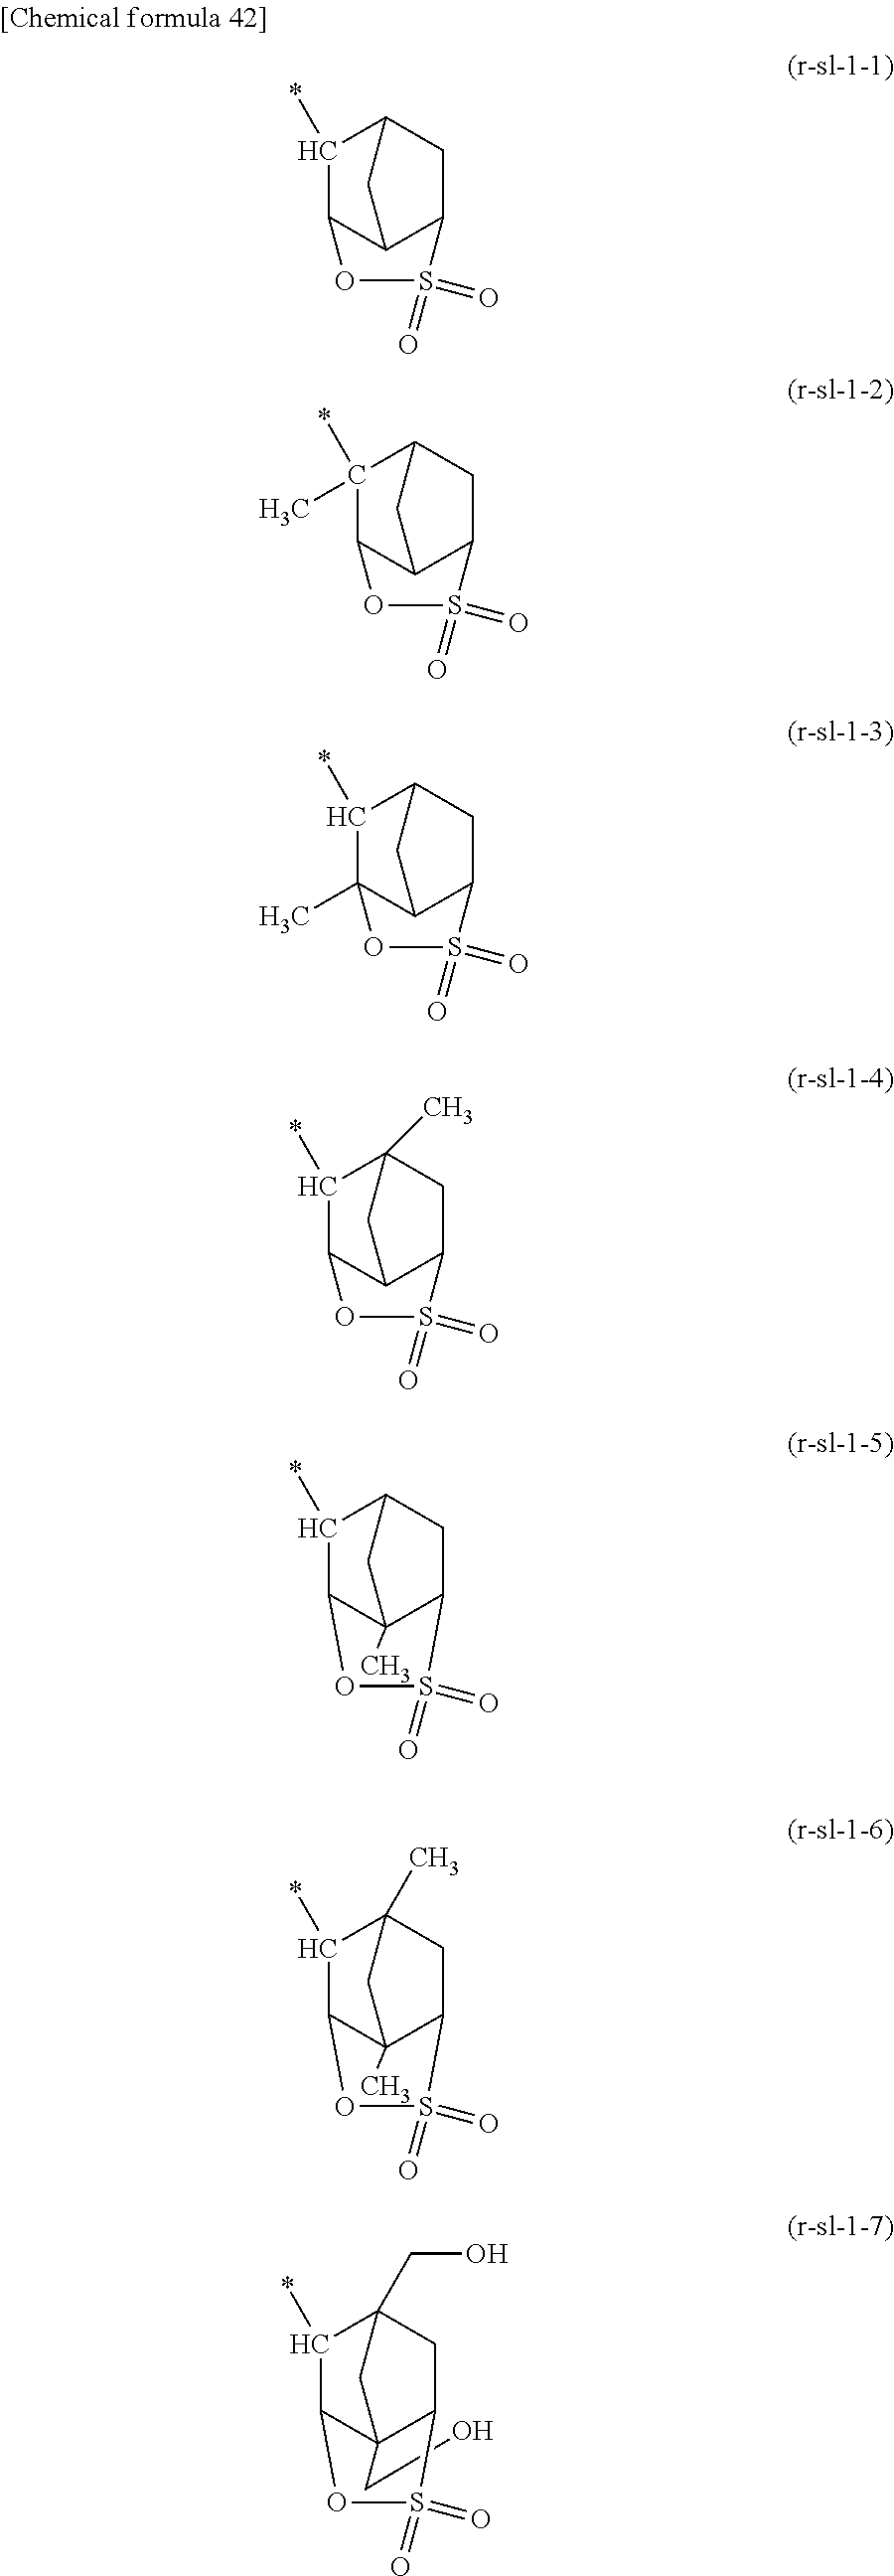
C1C2C(*)C3C(C1S(=O)(=O)O3)C2.C1C2C(*)(C)C3C(C1S(=O)(=O)O3)C2.C1C2C(*)C3(C)C(C1S(=O)(=O)O3)C2.C1C2(C)C(*)C3C(C1S(=O)(=O)O3)C2.C1C2C(*)C3C(C)(C1S(=O)(=O)O3)C2.C1C2(C)C(*)C3C(C)(C1S(=O)(=O)O3)C2.C(C12C3C(*)C(CO)(CC1S(=O)(=O)O3)C2)O
